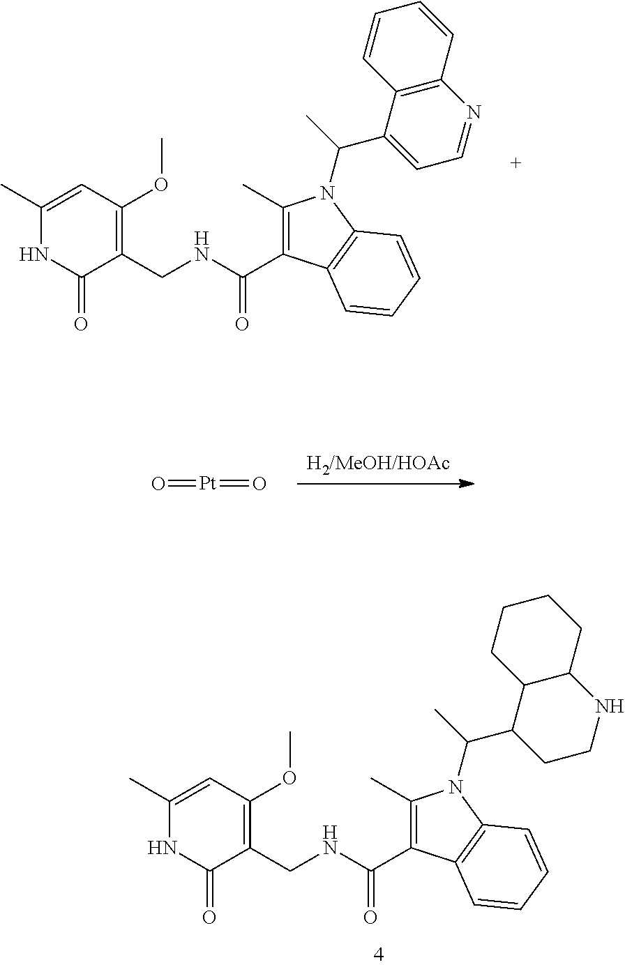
C1(C)=CC(OC)=C(CNC(C2=C(C)N(C(C)C3=CC=NC4=C3C=CC=C4)C3=C2C=CC=C3)=O)C(=O)N1.O=[Pt]=O.C1(C)=CC(OC)=C(CNC(C2=C(C)N(C(C)C3CCNC4C3CCCC4)C3=C2C=CC=C3)=O)C(=O)N1
